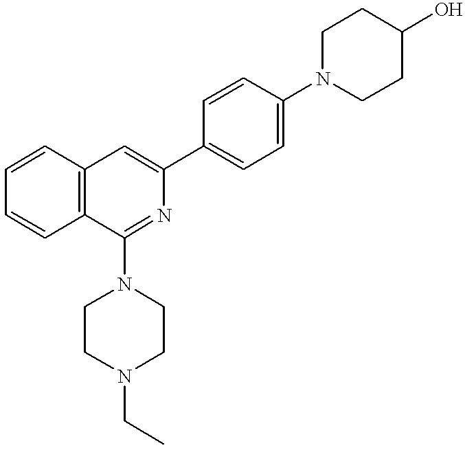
C12=C(C=CC=C1)C(N1CCN(CC)CC1)=NC(C1=CC=C(N3CCC(O)CC3)C=C1)=C2
